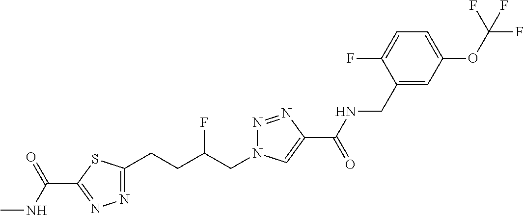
C1(C(NC)=O)=NN=C(CCC(CN2N=NC(C(=O)NCC3=CC(OC(F)(F)F)=CC=C3F)=C2)F)S1
